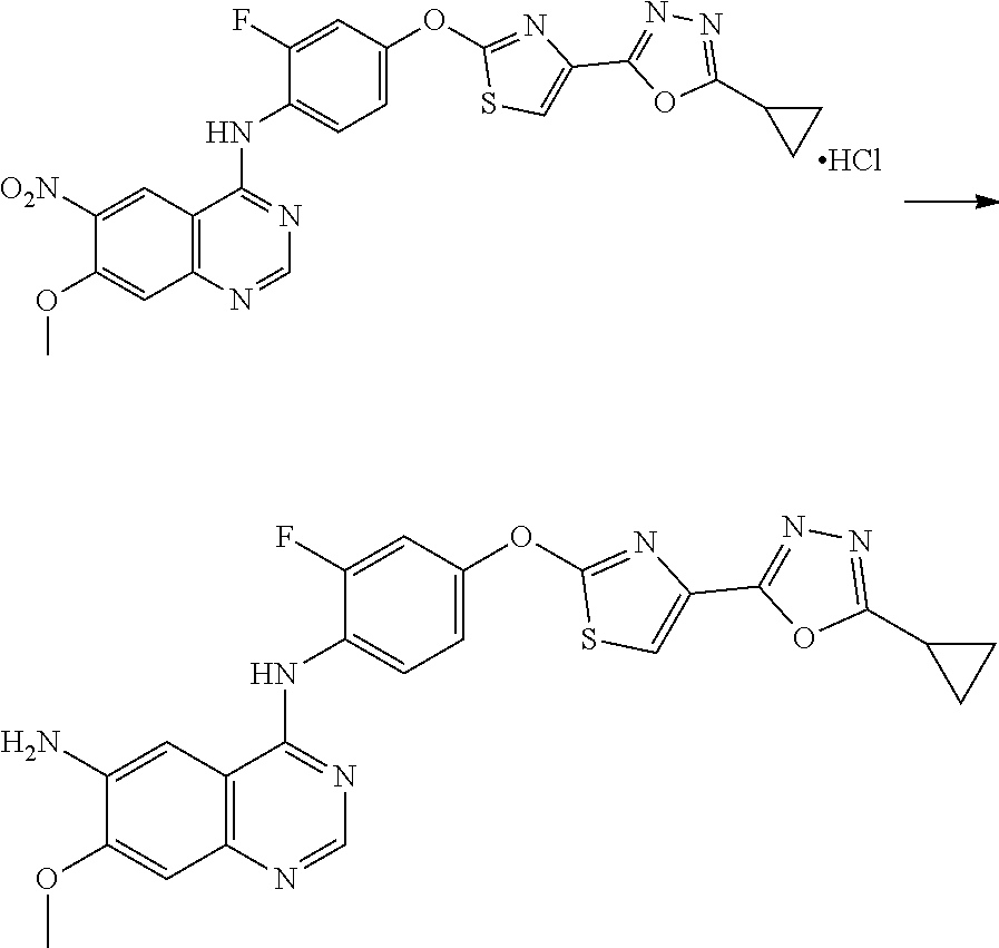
C1=C(OC2=NC(C3=NN=C(C4CC4)O3)=CS2)C=C(F)C(NC2=NC=NC3=C2C=C([O2N])C(OC)=C3)=C1.Cl.C1=C(OC2=NC(C3=NN=C(C4CC4)O3)=CS2)C=C(F)C(NC2=NC=NC3=C2C=C(N)C(OC)=C3)=C1
